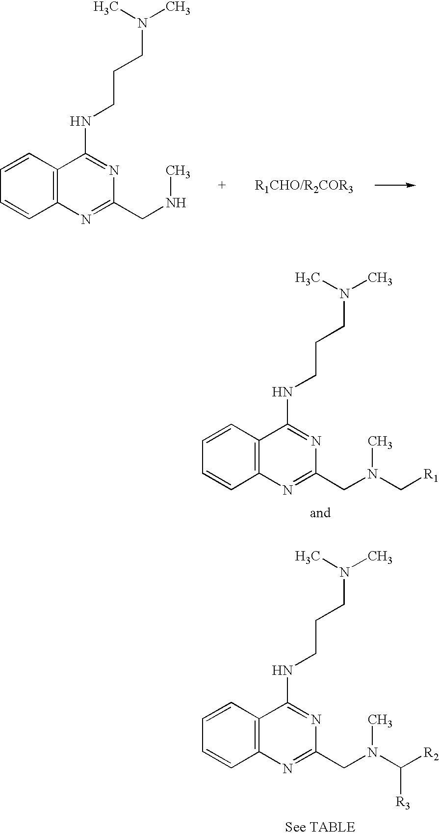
C1=CC2=C(C=C1)C(NCCCN(C)C)=NC(CNC)=N2.C1=CC2=C(C=C1)C(NCCCN(C)C)=NC(CN(C)C([R2])[R3])=N2.C1=CC2=C(C=C1)C(NCCCN(C)C)=NC(CN(C)C[R1])=N2
